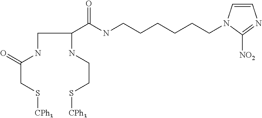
O=C(NCC(NCCS[CPh3])C(NCCCCCCN1C=CN=C1[NO2])=O)CS[CPh3]
